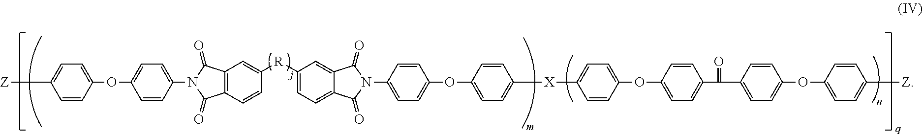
C1=CC(OC2=CC=C(N3C(=O)C4=C(C=CC([R]C5=CC=C6C(=C5)C(=O)N(C5=CC=C(OC7=CC=C([X]C8=CC=C(OC9=CC=C(C(C%10=CC=C(OC%11=CC=C([Z])C=C%11)C=C%10)=O)C=C9)C=C8)C=C7)C=C5)C6=O)=C4)C3=O)C=C2)=CC=C1[Z]
